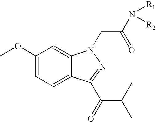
C1(OC)=CC=C2C(=C1)N(CC(N([R1])[R2])=O)N=C2C(=O)C(C)C
